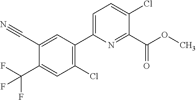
FC(F)(F)C1=CC(Cl)=C(C2=CC=C(Cl)C(C(OC)=O)=N2)C=C1C#N
